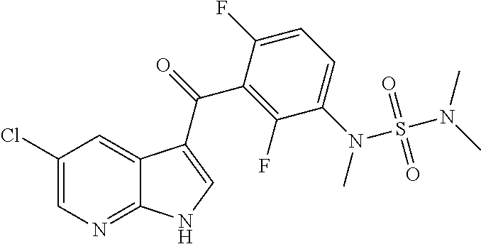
C1(Cl)=CN=C2C(=C1)C(C(=O)C1=C(F)C(N(C)S(N(C)C)(=O)=O)=CC=C1F)=CN2
